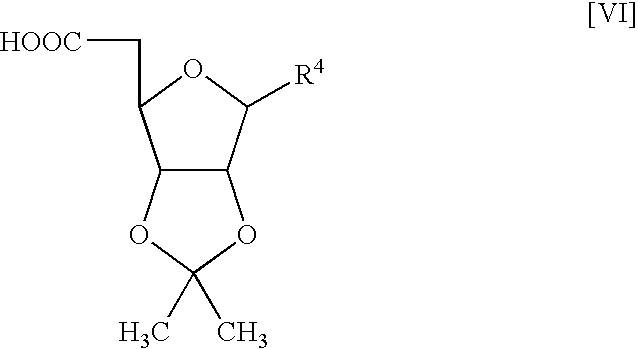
C12C(OC(C)(C)O1)C(C[HOOC])OC2[R4]
